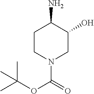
C1CN(C(=O)OC(C)(C)C)CC(O)C1N
